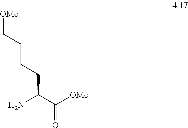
NC(C([OMe])=O)CCCC[OMe]
